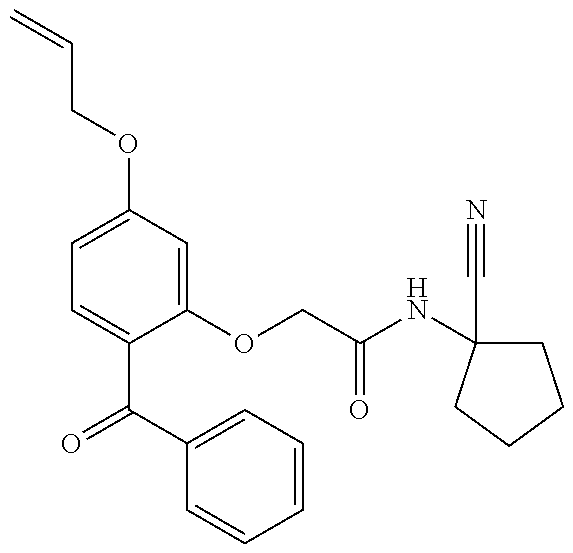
C=CCOC1=CC=C(C(C2=CC=CC=C2)=O)C(OCC(NC2(C#N)CCCC2)=O)=C1
